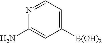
N1=CC=C([B(OH)2])C=C1N
